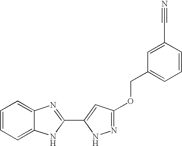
C1=CC=C2C(=C1)N=C(C1=CC(OCC3=CC=CC(C#N)=C3)=NN1)N2
